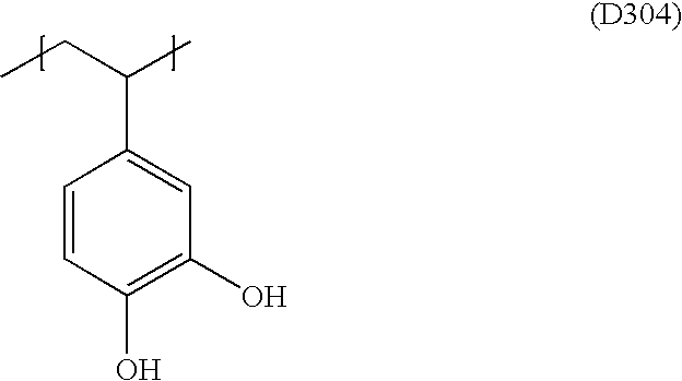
C1(C(C)CC)=CC(O)=C(O)C=C1
